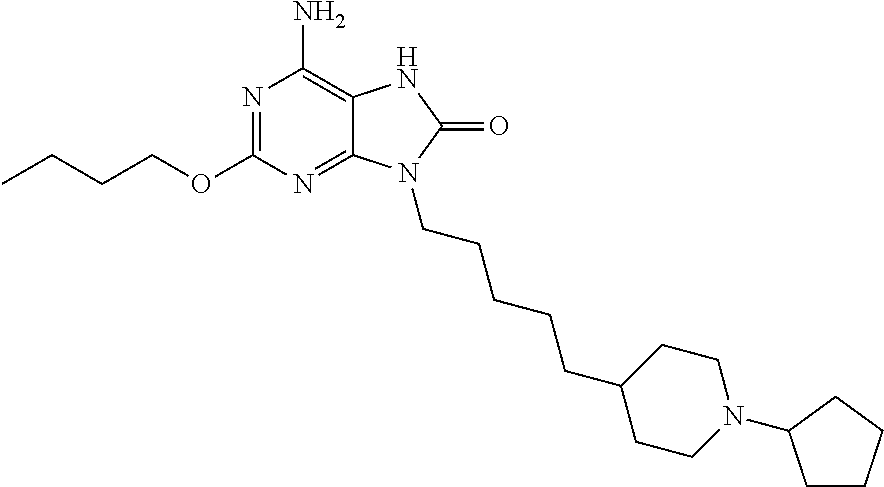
N1=C(OCCCC)N=C2C(=C1N)NC(=O)N2CCCCCC1CCN(C2CCCC2)CC1
